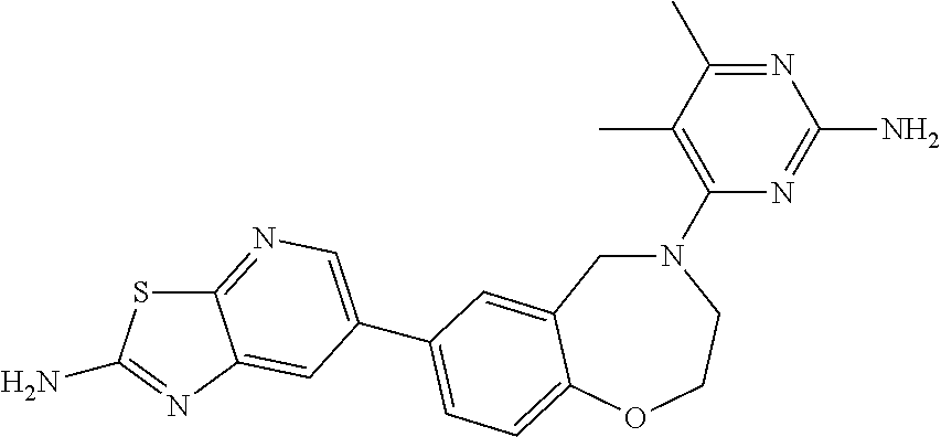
C1(N2CC3=CC(C4=CN=C5SC(N)=NC5=C4)=CC=C3OCC2)=C(C)C(C)=NC(N)=N1
